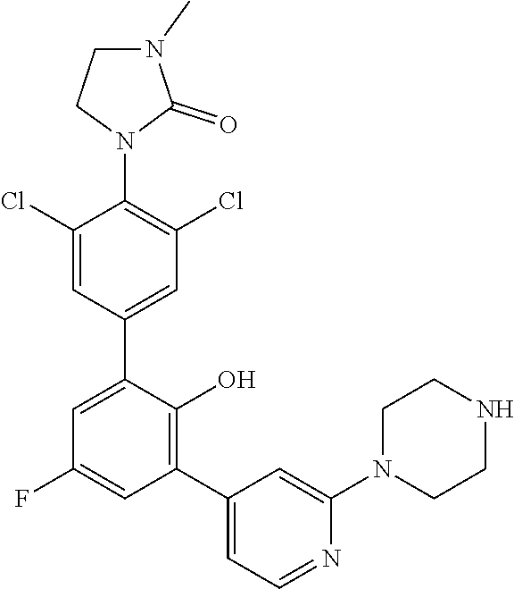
C1=C(C2=CC(Cl)=C(N3C(=O)N(C)CC3)C(Cl)=C2)C(O)=C(C2=CC=NC(N3CCNCC3)=C2)C=C1F
